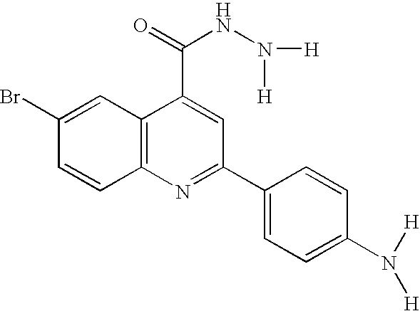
C1(Br)=CC2=C(C=C1)N=C(C1=CC=C(N([H])[H])C=C1)C=C2C(NN([H])[H])=O
